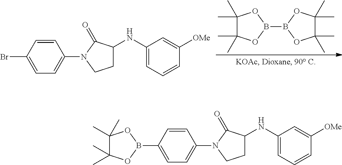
C1=CC(Br)=CC=C1N1CCC(NC2=CC=CC([OMe])=C2)C1=O.B1(B2OC(C)(C)C(C)(C)O2)OC(C)(C)C(C)(C)O1.C1=CC(B2OC(C)(C)C(C)(C)O2)=CC=C1N1CCC(NC2=CC=CC([OMe])=C2)C1=O
